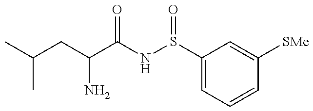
C(CC(N)C(=O)NS(=O)C1=CC=CC([SMe])=C1)(C)C
